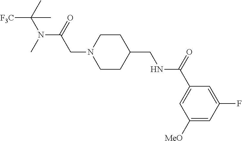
CC(N(C)C(=O)CN1CCC(CNC(C2=CC([MeO])=CC(F)=C2)=O)CC1)(C)[F3C]
